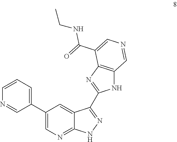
C1=CN=CC(C2=CN=C3C(=C2)C(C2=NC4=C(N2)C=NC=C4C(=O)NCC)=NN3)=C1
